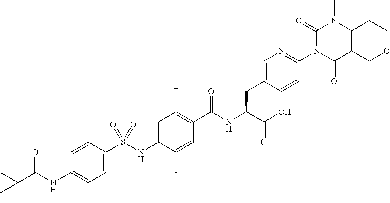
C1=C(S(NC2=CC(F)=C(C(NC(C(O)=O)CC3=CN=C(N4C(=O)C5=C(N(C)C4=O)CCOC5)C=C3)=O)C=C2F)(=O)=O)C=CC(NC(C(C)(C)C)=O)=C1
